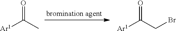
[Ar1]C(C)=O.[Ar1]C(CBr)=O
